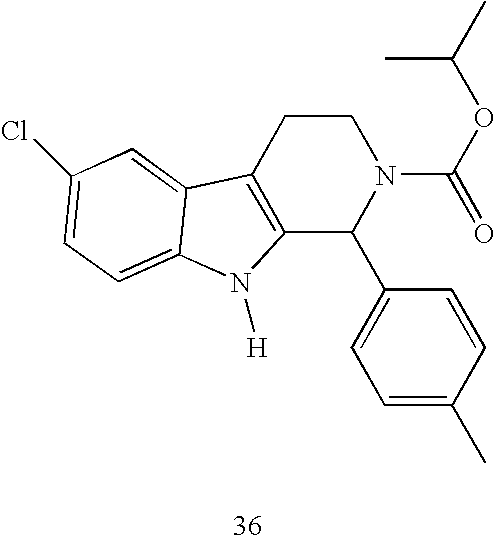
C12=C(CCN(C(=O)OC(C)C)C1C1=CC=C(C)C=C1)C1=CC(Cl)=CC=C1N2[H]
